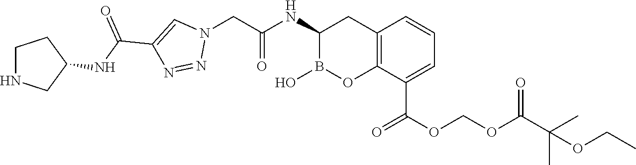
C12=C(C(C(OCOC(C(C)(C)OCC)=O)=O)=CC=C1)OB(O)C(NC(CN1C=C(C(NC3CNCC3)=O)N=N1)=O)C2
